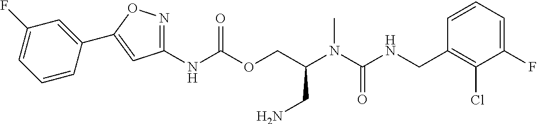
C1=CC(CNC(N(C)C(COC(NC2=NOC(C3=CC(F)=CC=C3)=C2)=O)CN)=O)=C(Cl)C(F)=C1
